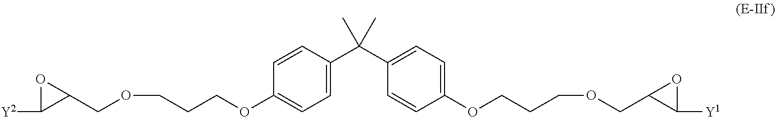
[Y2]C1C(COCCCOC2=CC=C(C(C)(C3=CC=C(OCCCOCC4C([Y1])O4)C=C3)C)C=C2)O1
